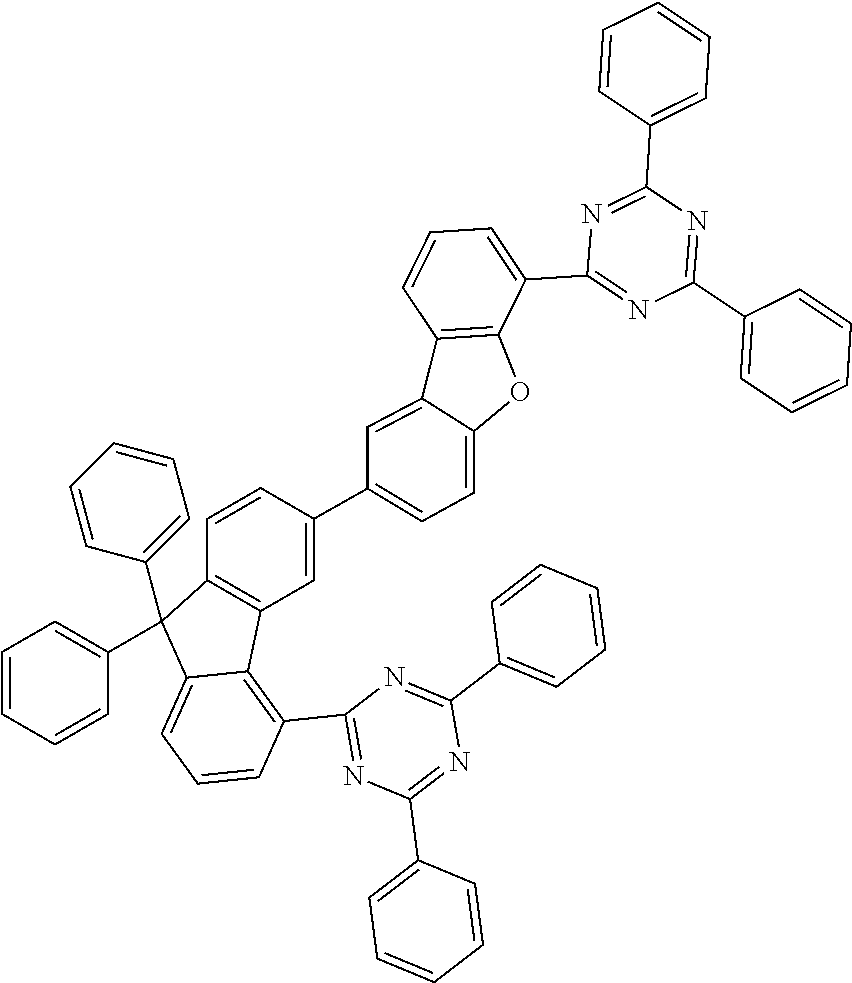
C1=CC2=C(C=C1C1=CC=C3C(=C1)C1=C(C(C4=NC(C5=CC=CC=C5)=NC(C5=CC=CC=C5)=N4)=CC=C1)O3)C1=C(C3=NC(C4=CC=CC=C4)=NC(C4=CC=CC=C4)=N3)C=CC=C1C2(C1=CC=CC=C1)C1=CC=CC=C1
